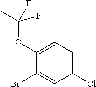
C1(OC(C)(F)F)=CC=C(Cl)C=C1Br
